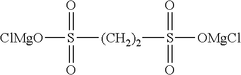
[(CH2)2](S([OMgCl])(=O)=O)S([ClMgO])(=O)=O
